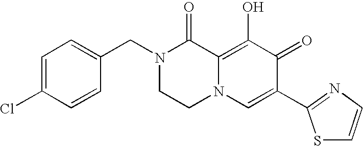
C1=C(Cl)C=CC(CN2CCN3C(=C(O)C(=O)C(C4=NC=CS4)=C3)C2=O)=C1
